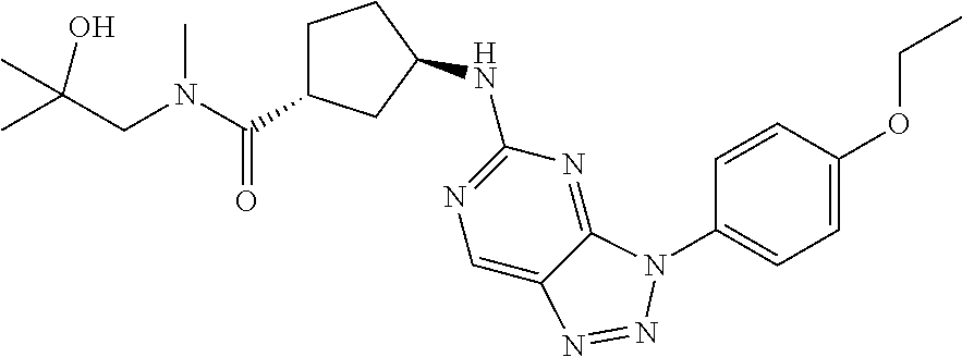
C12=NC(NC3CC(C(N(CC(C)(C)O)C)=O)CC3)=NC=C1N=NN2C1=CC=C(OCC)C=C1
